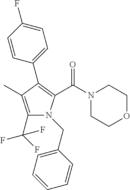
C1(C(F)(F)F)=C(C)C(C2=CC=C(F)C=C2)=C(C(N2CCOCC2)=O)N1CC1=CC=CC=C1
